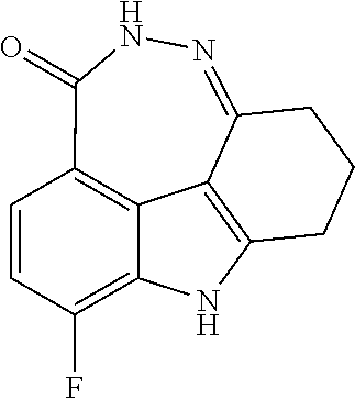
C1=CC(F)=C2C3=C1C(=O)NN=C1C3=C(N2)CCC1
